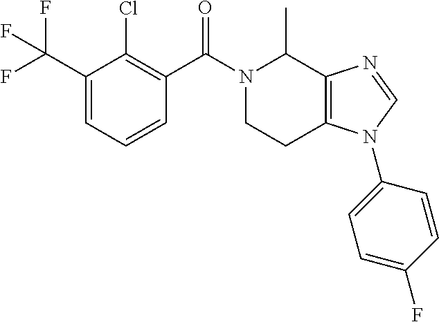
C1(C(F)(F)F)=CC=CC(C(N2CCC3=C(C2C)N=CN3C2=CC=C(F)C=C2)=O)=C1Cl
